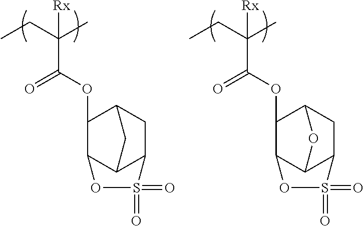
C12C3CC(C1OC(C(CC)(C)[Rx])=O)CC3S(=O)(=O)O2.C12C3OC(C1OC(C(CC)(C)[Rx])=O)CC3S(=O)(=O)O2
